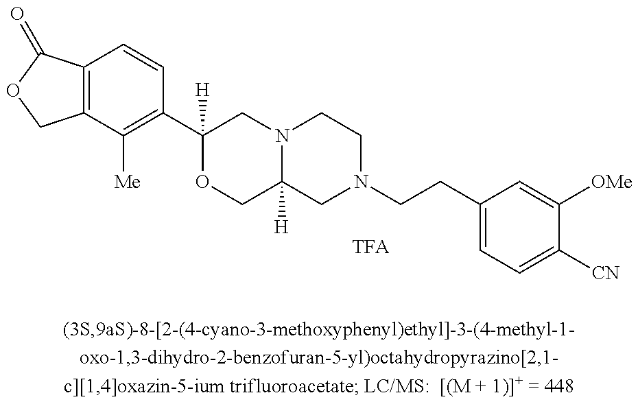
C12=C(C(=O)OC1)C=CC(C1([H])OCC3([H])N(C1)CCN(CCC1=CC=C([CN])C([OMe])=C1)C3)=C2[Me]
